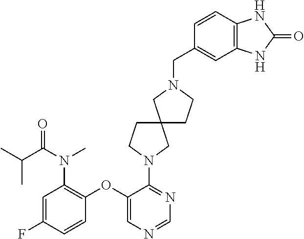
C1(OC2=C(N(C(C(C)C)=O)C)C=C(F)C=C2)=CN=CN=C1N1CCC2(C1)CCN(CC1=CC3=C(C=C1)NC(=O)N3)C2
